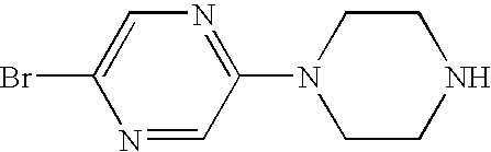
BrC1=CN=C(N2CCNCC2)C=N1
